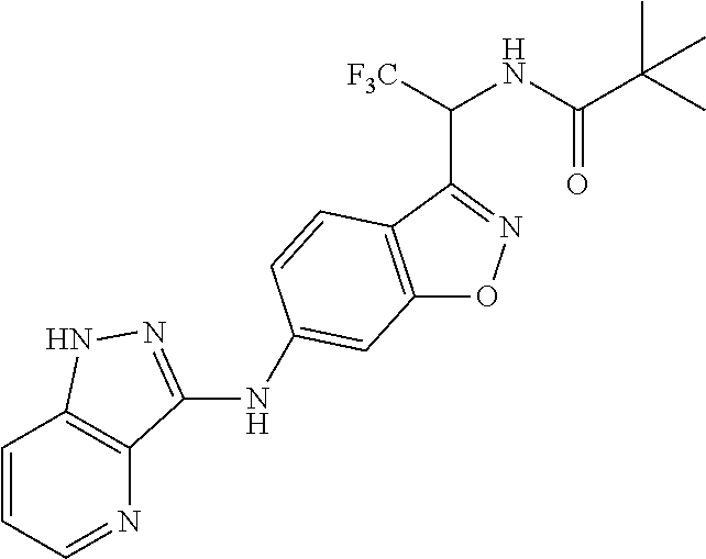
C12=C(C(C(NC(C(C)(C)C)=O)[F3C])=NO1)C=CC(NC1=NNC3=C1N=CC=C3)=C2
